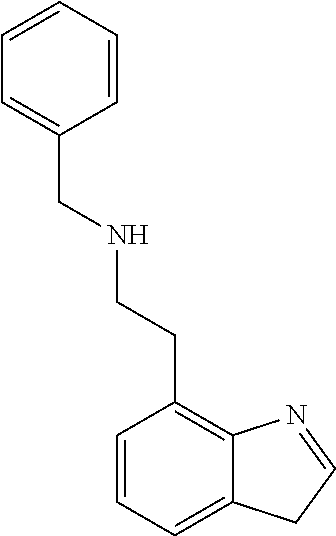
C1=CC=C2C(=C1CCNCC1=CC=CC=C1)N=CC2
